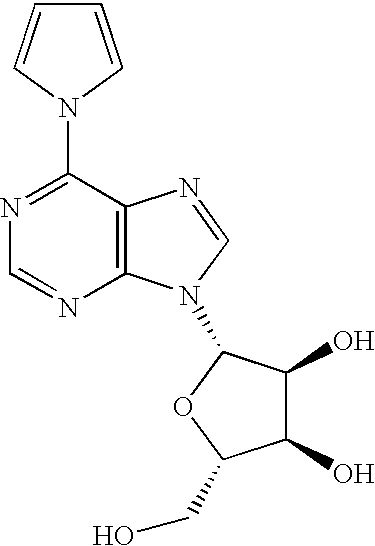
C1=CN(C2=NC=NC3=C2N=CN3C2C(O)C(O)C(CO)O2)C=C1
